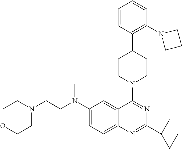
C1(N(CCN2CCOCC2)C)=CC=C2C(=C1)C(N1CCC(C3=C(N4CCC4)C=CC=C3)CC1)=NC(C1(C)CC1)=N2
